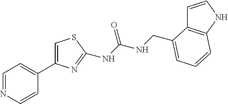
C1=NC=CC(C2=CSC(NC(NCC3=CC=CC4=C3C=CN4)=O)=N2)=C1
